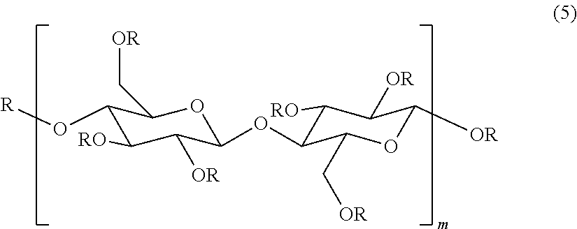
C1(O[R])C([RO])C([OR])C(OC2C([RO])C([OR])C([OR])OC2C[OR])OC1C[OR]
